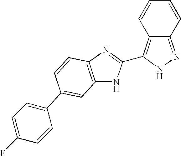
C12=NNC(C3=NC4=C(N3)C=C(C3=CC=C(F)C=C3)C=C4)=C1C=CC=C2
